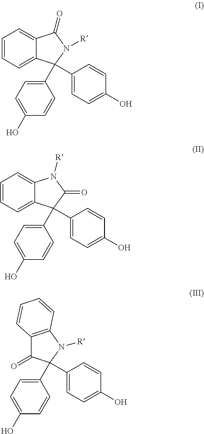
C1=CC=C2C(=C1)C(=O)N([R])C2(C1=CC=C(O)C=C1)C1=CC=C(O)C=C1.C1=CC=C2C(=C1)N([R])C(=O)C2(C1=CC=C(O)C=C1)C1=CC=C(O)C=C1.O=C1C2=C(N([R])C1(C1=CC=C(O)C=C1)C1=CC=C(O)C=C1)C=CC=C2
